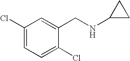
C1(Cl)=CC=C(Cl)C(CNC2CC2)=C1
